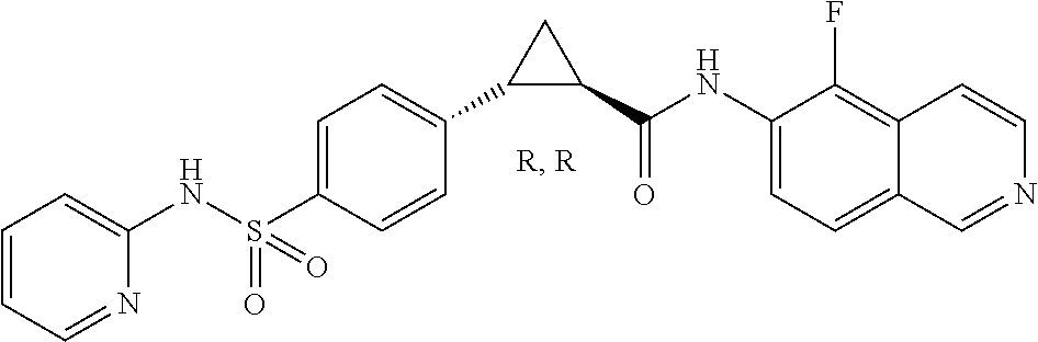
C1(NS(C2=CC=C(C3C(C(NC4=CC=C5C(=C4F)C=CN=C5)=O)C3)C=C2)(=O)=O)=CC=CC=N1
